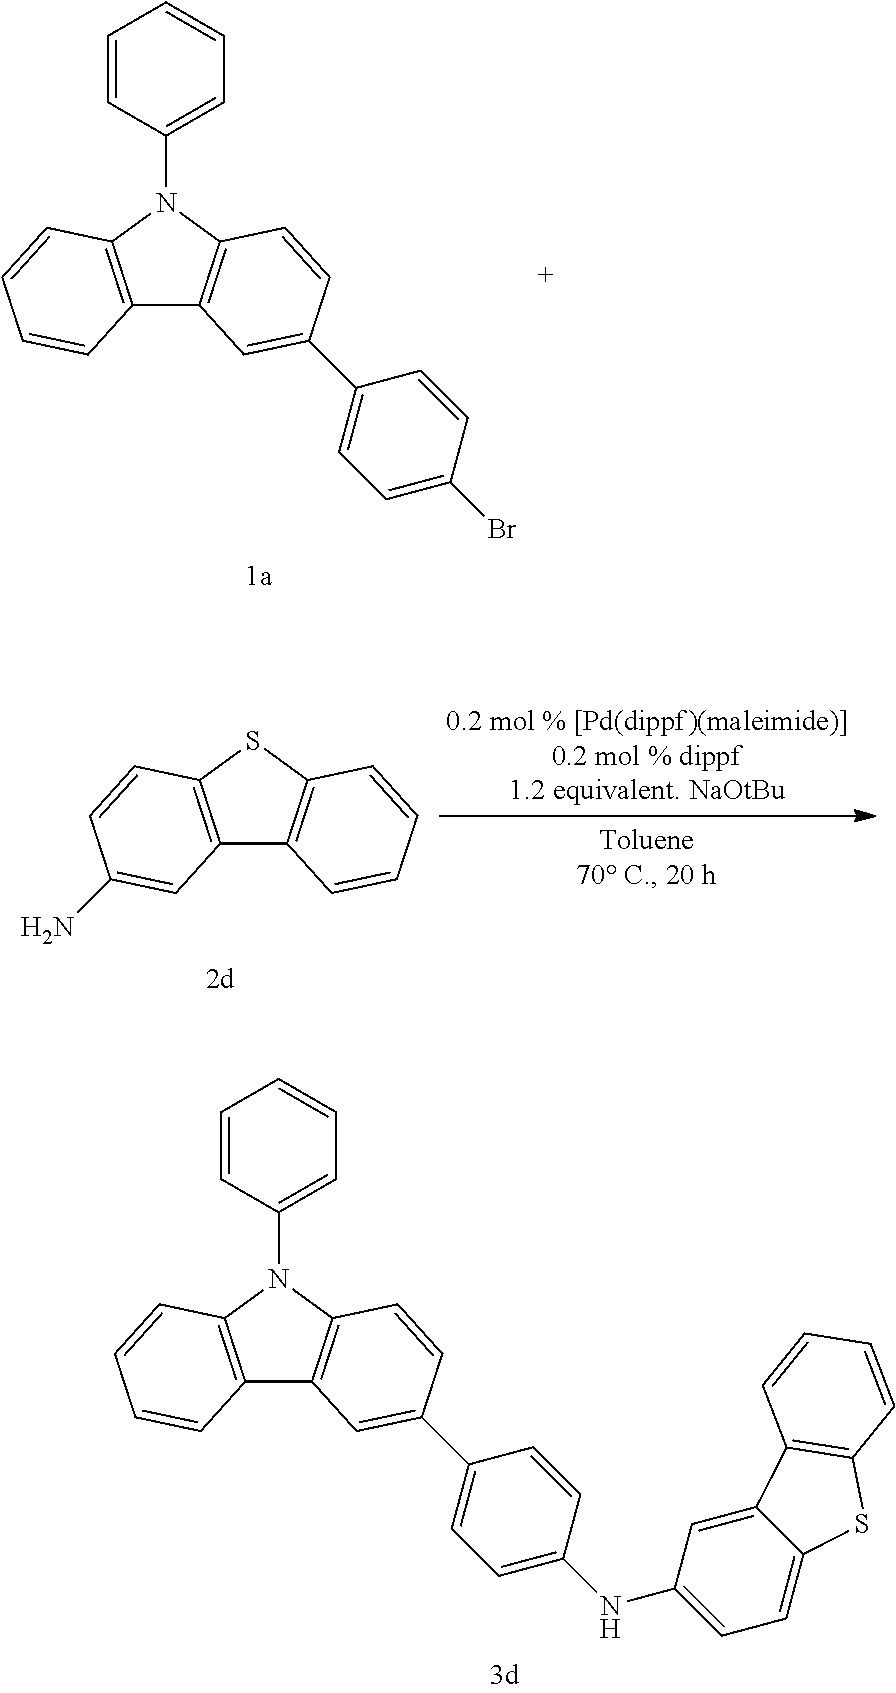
C12=C(N(C3=CC=CC=C3)C3=C1C=C(C1=CC=C(Br)C=C1)C=C3)C=CC=C2.C12=C(N(C3=CC=CC=C3)C3=C1C=C(C1=CC=C(NC4=CC=C5C(=C4)C4=C(S5)C=CC=C4)C=C1)C=C3)C=CC=C2.C12=C(SC3=C1C=CC=C3)C=CC(N)=C2
